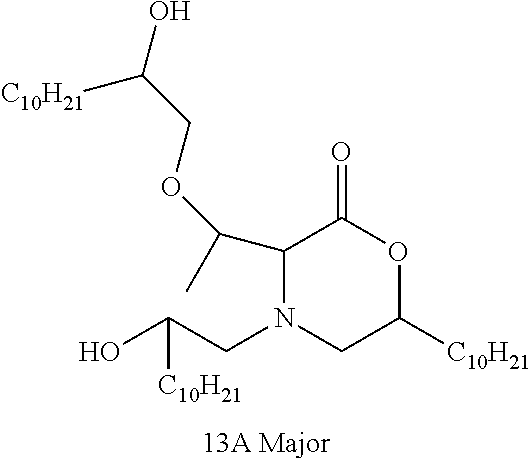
C1(C(C)OCC(O)[C10H21])N(CC(O)[C10H21])CC([C10H21])OC1=O
